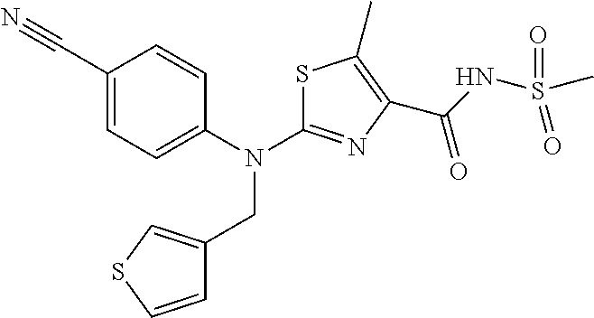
C1(C#N)=CC=C(N(CC2=CSC=C2)C2=NC(C(=O)NS(C)(=O)=O)=C(C)S2)C=C1
